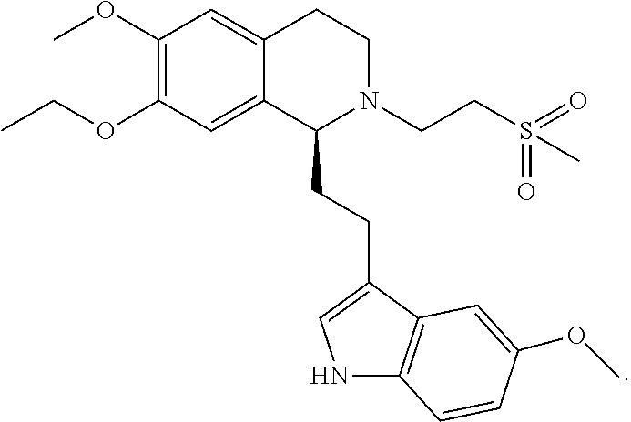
C(OC1=C(OC)C=C2C(=C1)C(CCC1=CNC3=C1C=C(OC)C=C3)N(CCS(=O)(=O)C)CC2)C
